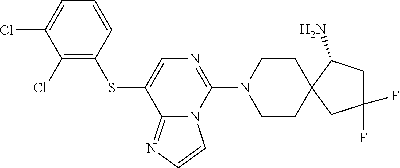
C1=CC(SC2=CN=C(N3CCC4(CC3)CC(F)(F)CC4N)N3C2=NC=C3)=C(Cl)C(Cl)=C1
